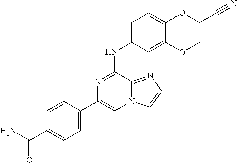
C1=CC(C(=O)N)=CC=C1C1=CN2C(=NC=C2)C(NC2=CC=C(OCC#N)C(OC)=C2)=N1
